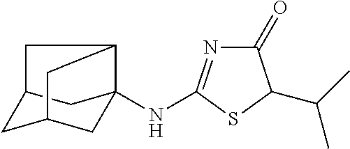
C1(=O)N=C(NC23CC4CC(C2)CC3C4)SC1C(C)C
